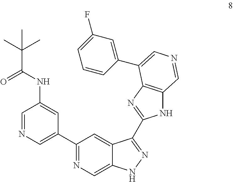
C1(C2=CN=CC(NC(C(C)(C)C)=O)=C2)=NC=C2C(=C1)C(C1=NC3=C(N1)C=NC=C3C1=CC(F)=CC=C1)=NN2
